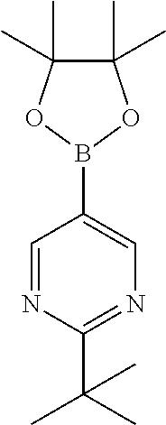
C1=NC(C(C)(C)C)=NC=C1B1OC(C)(C)C(C)(C)O1
